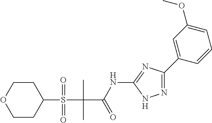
C1CC(S(C(C)(C)C(NC2=NC(C3=CC(OC)=CC=C3)=NN2)=O)(=O)=O)CCO1
